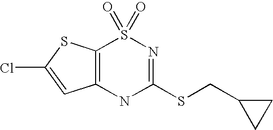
C12=C(SC(Cl)=C1)S(=O)(=O)N=C(SCC1CC1)N2
